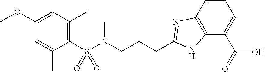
C1(S(N(CCCC2=NC3=C(N2)C(C(O)=O)=CC=C3)C)(=O)=O)=C(C)C=C(OC)C=C1C
